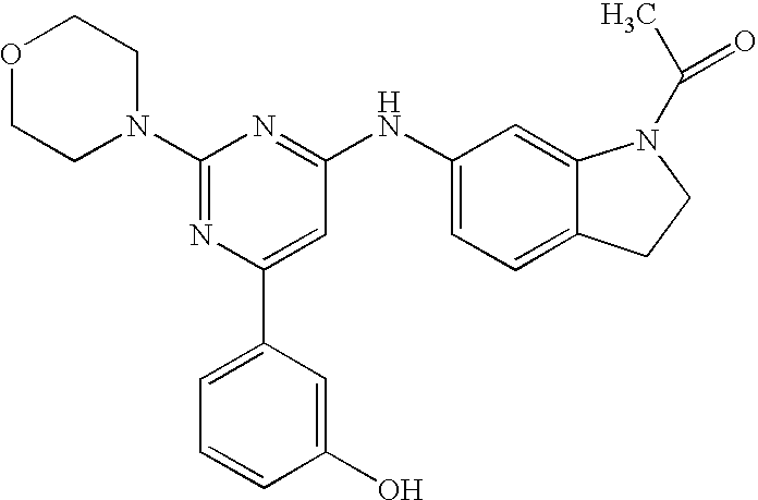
C1(N2CCOCC2)=NC(C2=CC=CC(O)=C2)=CC(NC2=CC=C3C(=C2)N(C(C)=O)CC3)=N1
